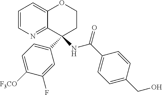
C1=CN=C2C(=C1)OCCC2(C1=CC=C([F3CO])C(F)=C1)NC(C1=CC=C(CO)C=C1)=O
